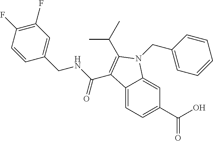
C12=CC=C(C(O)=O)C=C1N(CC1=CC=CC=C1)C(C(C)C)=C2C(NCC1=CC(F)=C(F)C=C1)=O
